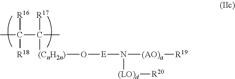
[R18]C(C)([R16])C([R17])(C)[(CnH2n)]O[E]N([(AO)a][R19])[(LO)d][R20]
